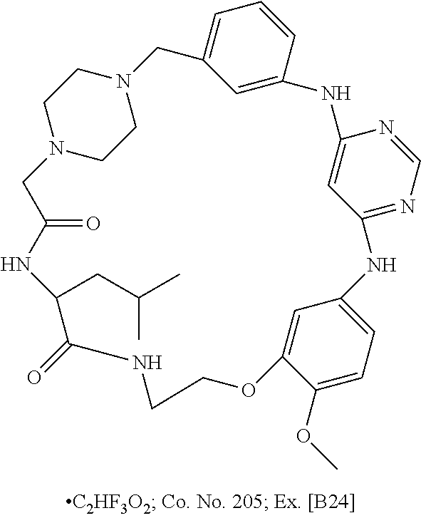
N12CCN(CC1)CC1=CC=CC(=C1)NC1=CC(=NC=N1)NC1=CC=C(OC)C(=C1)OCCNC(=O)C(CC(C)C)NC(=O)C2
